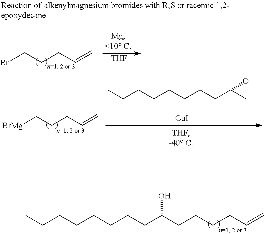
CCCCCCCCC(CCCCC=C)O.[THF].BrCCCC=C.[BrMg]CCCC=C.CCCCCCCCC1CO1.[CuI]
